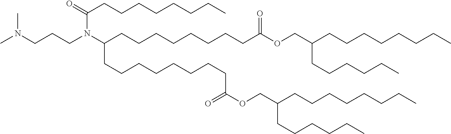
CN(CCCN(C(CCCCCCCC)=O)C(CCCCCCCCC(OCC(CCCCCCCC)CCCCCC)=O)CCCCCCCCC(=O)OCC(CCCCCCCC)CCCCCC)C
